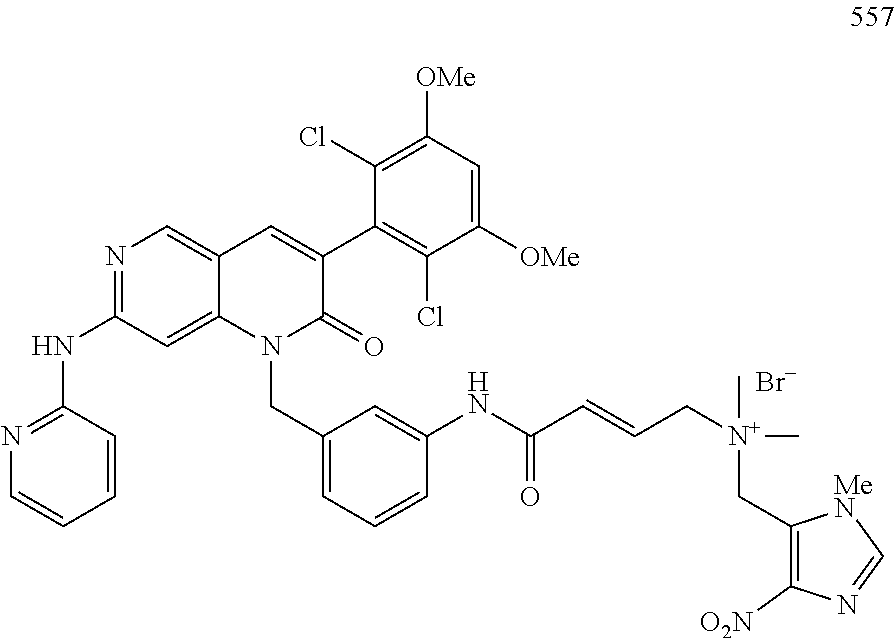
C1(Cl)=C([OMe])C=C([OMe])C(Cl)=C1C1=CC2=CN=C(NC3=NC=CC=C3)C=C2N(CC2=CC=CC(NC(C=CC[N+](C)(C)CC3=C([O2N])N=C[MeN]3)=O)=C2)C1=O.[Br-]
